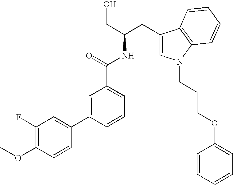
N(C(=O)C1=CC=CC(C2=CC(F)=C(OC)C=C2)=C1)C(CC1=CN(CCCOC2=CC=CC=C2)C2=C1C=CC=C2)CO
